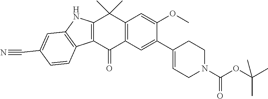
C12=C(C(=O)C3=C(C1(C)C)C=C(OC)C(C1=CCN(C(OC(C)(C)C)=O)CC1)=C3)C1=C(N2)C=C(C#N)C=C1
